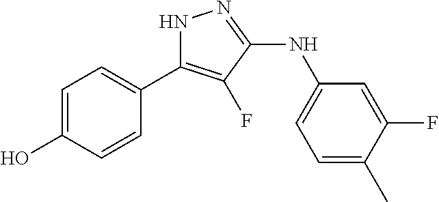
C1=C(O)C=CC(C2=C(F)C(NC3=CC=C(C)C(F)=C3)=NN2)=C1
